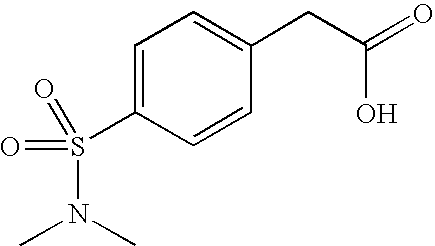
C1=C(S(N(C)C)(=O)=O)C=CC(CC(=O)O)=C1
